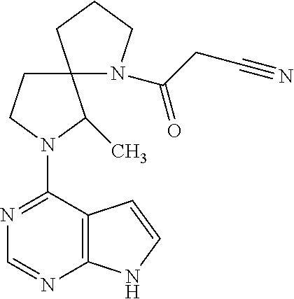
N1=C(N2C(C)C3(N(C(CC#N)=O)CCC3)CC2)C2=C(N=C1)NC=C2
